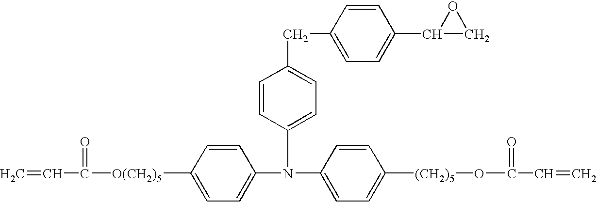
C1=C(N(C2=CC=C([(CH2)5]OC(=O)C=C)C=C2)C2=CC=C(CC3=CC=C(C4CO4)C=C3)C=C2)C=CC([O(CH2)5]C(=O)C=C)=C1
